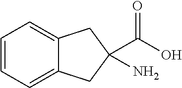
C1=CC=C2C(=C1)CC(C(O)=O)(N)C2
